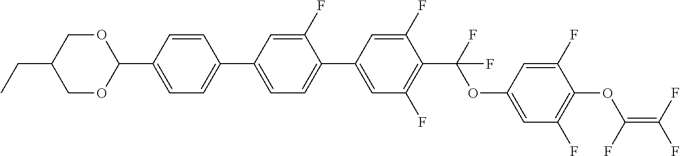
C1(C2=CC=C(C3=CC=C(C4OCC(CC)CO4)C=C3)C=C2F)=CC(F)=C(C(F)(OC2=CC(F)=C(OC(=C(F)F)F)C(F)=C2)F)C(F)=C1
